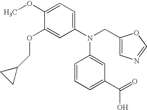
C1(OC)=CC=C(N(CC2=CN=CO2)C2=CC(C(=O)O)=CC=C2)C=C1OCC1CC1
